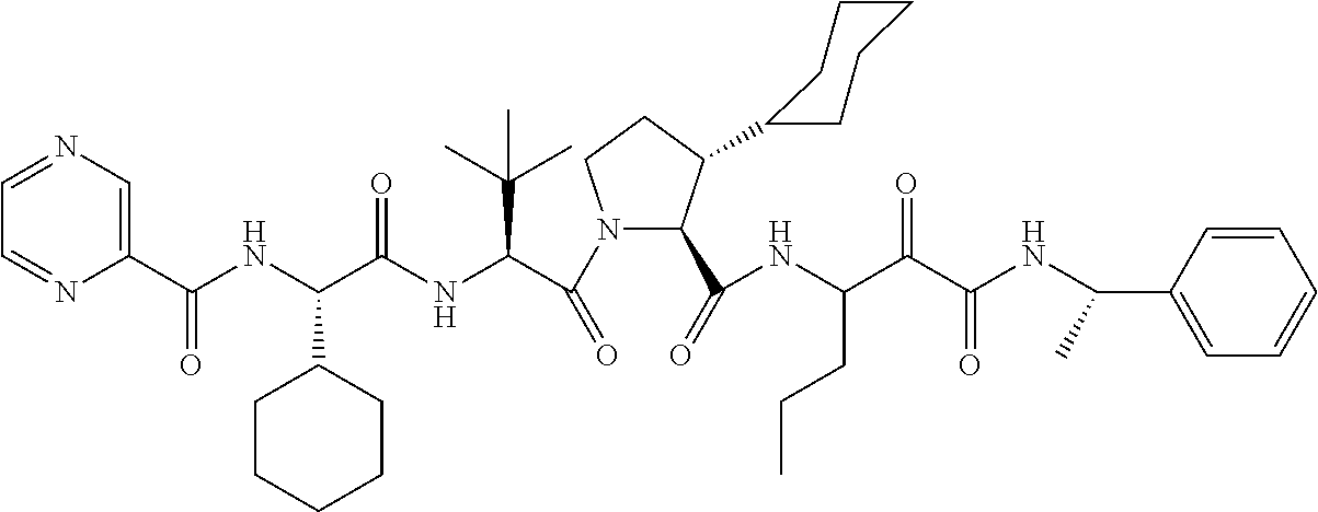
C1(C(NC(C(NC(C(N2C(C(=O)NC(CCC)C(=O)C(=O)NC(C3=CC=CC=C3)C)C(C3CCCCC3)CC2)=O)C(C)(C)C)=O)C2CCCCC2)=O)=CN=CC=N1
